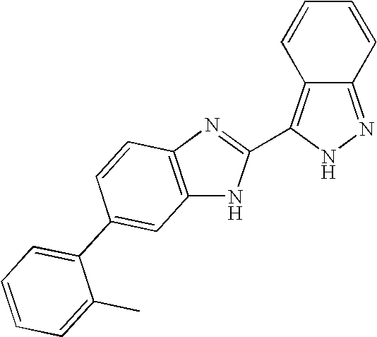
C1=CC2=C(C3=NC4=C(N3)C=C(C3=CC=CC=C3C)C=C4)NN=C2C=C1
